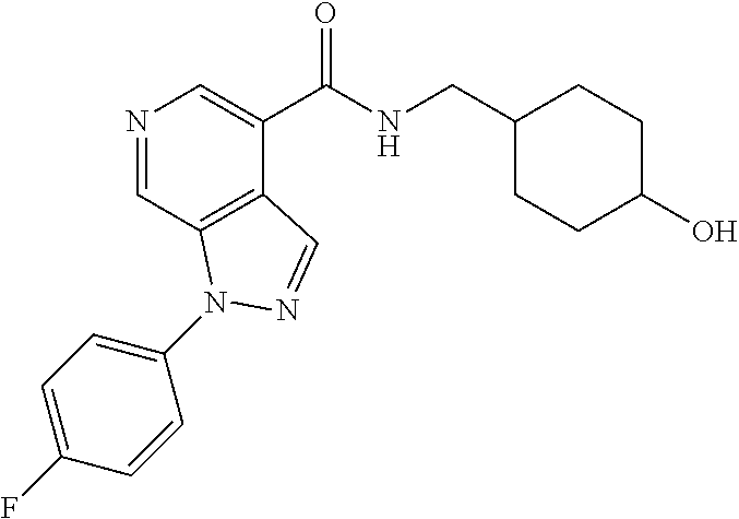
N1=CC2=C(C(C(NCC3CCC(O)CC3)=O)=C1)C=NN2C1=CC=C(F)C=C1
